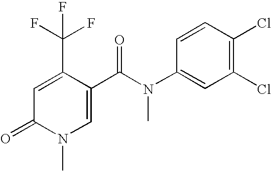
C1=C(C(N(C2=CC(Cl)=C(Cl)C=C2)C)=O)C(C(F)(F)F)=CC(=O)N1C
